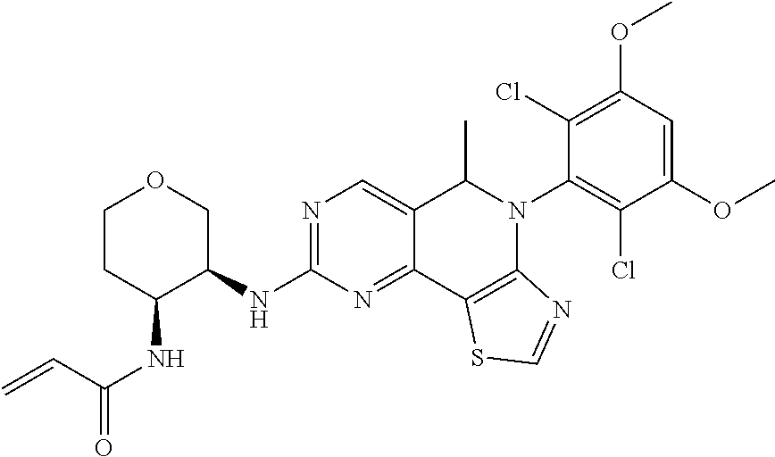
C1CC(NC(=O)C=C)C(NC2=NC=C3C(=N2)C2=C(N(C4=C(Cl)C(OC)=CC(OC)=C4Cl)C3C)N=CS2)CO1
